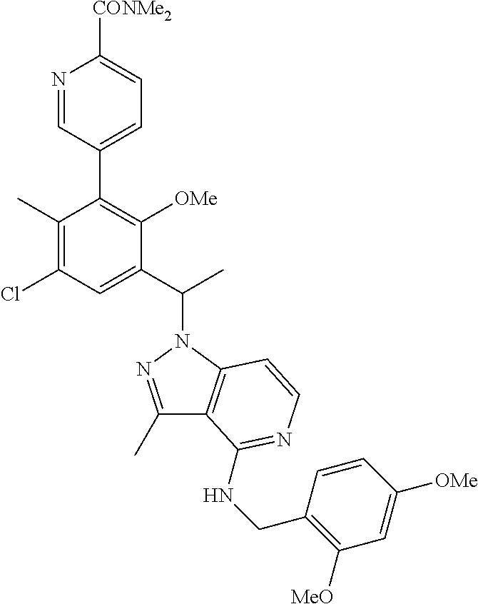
N1=CC(C2=C([OMe])C(C(C)N3C4=C(C(C)=N3)C(NCC3=C([MeO])C=C([OMe])C=C3)=NC=C4)=CC(Cl)=C2C)=CC=C1[CONMe2]
